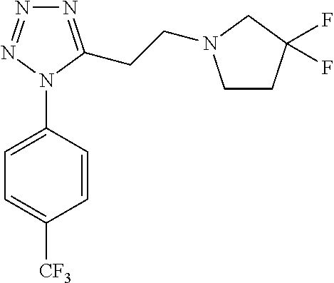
C1=C(N2C(CCN3CCC(F)(F)C3)=NN=N2)C=CC([CF3])=C1
